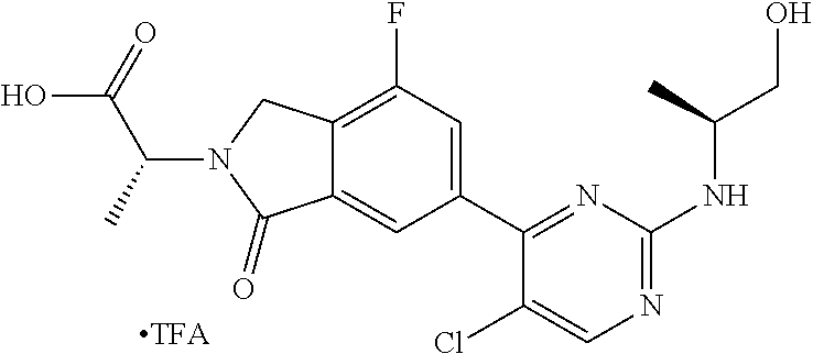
CC(N1C(=O)C2=CC(C3=NC(NC(CO)C)=NC=C3Cl)=CC(F)=C2C1)C(=O)O
